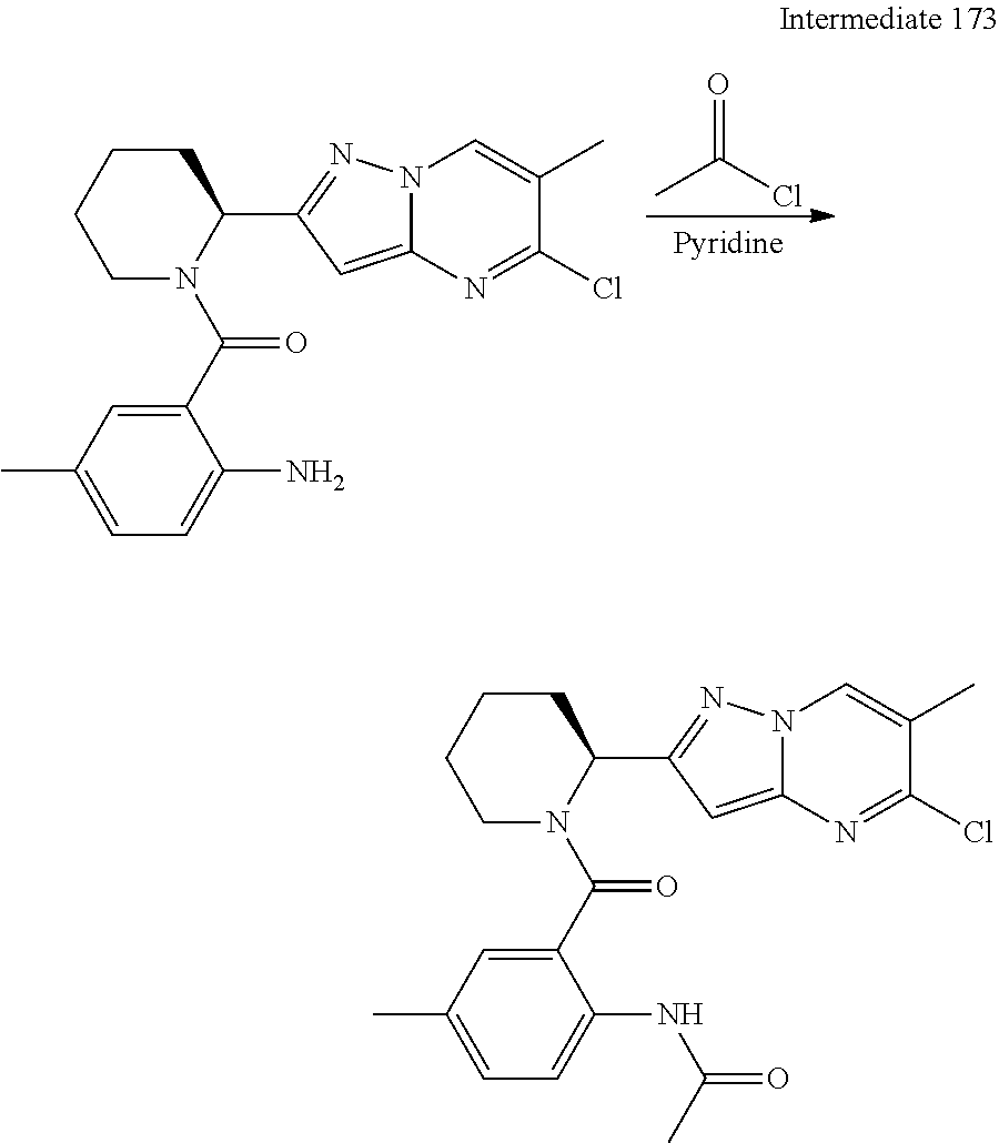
C1CCCN(C(C2=CC(C)=CC=C2N)=O)C1C1=NN2C(=C1)N=C(Cl)C(C)=C2.O=C(C)Cl.C1CCCN(C(C2=CC(C)=CC=C2NC(C)=O)=O)C1C1=NN2C(=C1)N=C(Cl)C(C)=C2
